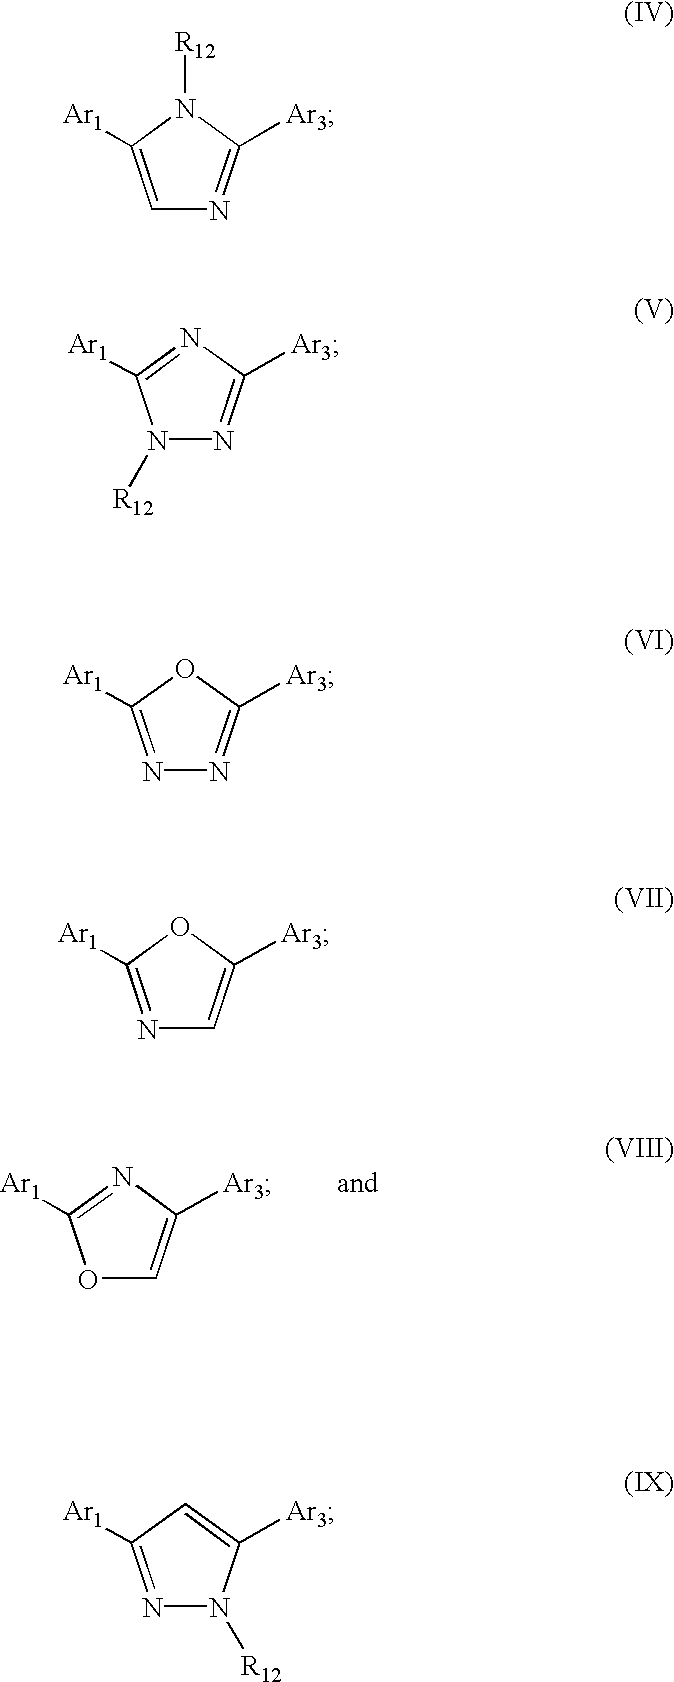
N1=C([Ar1])OC=C1[Ar3].N1([R12])C([Ar1])=CN=C1[Ar3].N1=C([Ar1])N([R12])N=C1[Ar3].O1C([Ar1])=NN=C1[Ar3].O1C([Ar1])=NC=C1[Ar3].C1=C([Ar3])N([R12])N=C1[Ar1]
